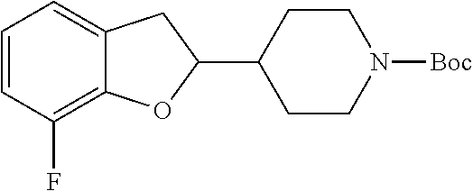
C1=CC(F)=C2C(=C1)CC(C1CCN([Boc])CC1)O2
